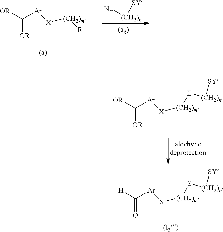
[OR]C([Ar][X][(CH2)m][E])[OR].[Nu][(CH2)n][SY].[OR]C([Ar][X][(CH2)m]S[(CH2)n][SY])[OR].[H]C([Ar][X][(CH2)m]S[(CH2)n][SY])=O
